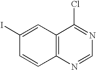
C12=C(N=CN=C1Cl)C=CC(I)=C2
